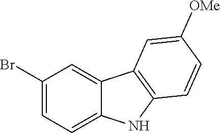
C1(Br)=CC=C2C(=C1)C1=C(N2)C=CC([OMe])=C1
